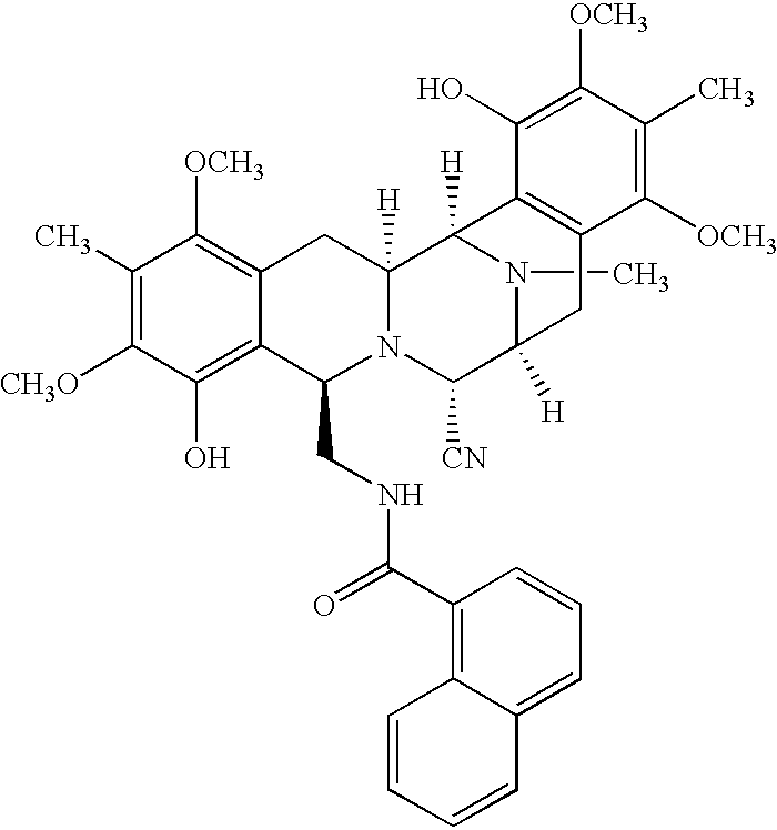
C1(C)=C([CH3O])C(O)=C2C(=C1[OCH3])CC1([H])N(C2CNC(C2=C3C(=CC=C2)C=CC=C3)=O)C([CN])C2([H])N(C)C1([H])C1=C(C2)C([OCH3])=C(C)C([OCH3])=C1O
